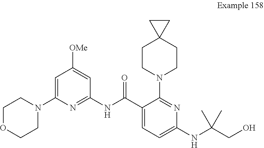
C1COCCN1C1=CC([OMe])=CC(NC(C2=CC=C(NC(C)(C)CO)N=C2N2CCC3(CC2)CC3)=O)=N1
